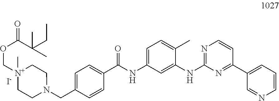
C1(NC2=NC=CC(C3=CC=CN=C3)=N2)=CC(NC(C2=CC=C(CN3CC[N+](COC(C(C)(CC)C)=O)(C)CC3)C=C2)=O)=CC=C1C.[I-]
